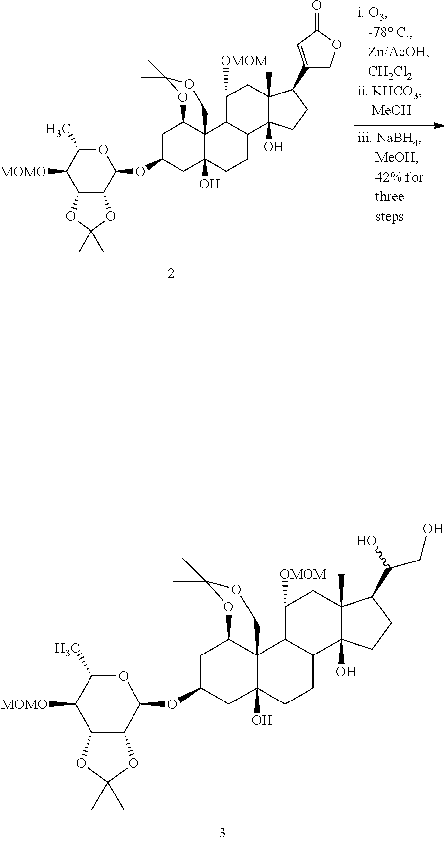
C1C(OC2OC(C)C([MOMO])C3C2OC(C)(C)O3)CC2(O)C3(C1OC(C)(C)OC3)C1C(CC2)C2(O)C(C)(CC1[OMOM])C(C1=CC(=O)OC1)CC2.C1C(OC2OC(C)C([MOMO])C3C2OC(C)(C)O3)CC2(O)C3(C1OC(C)(C)OC3)C1C(CC2)C2(O)C(C)(CC1[OMOM])C(C(O)CO)CC2
